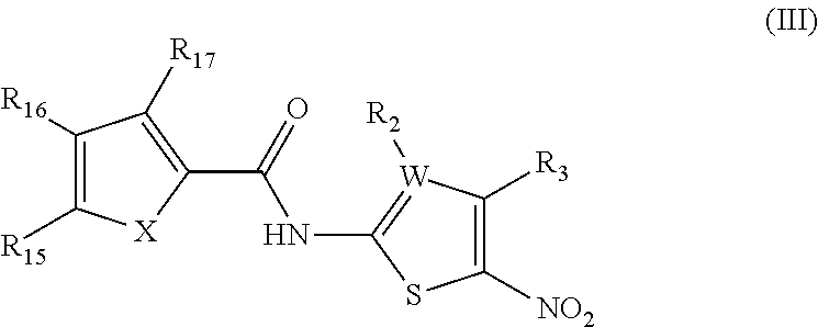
C1([R16])=C([R15])[X]C(C(=O)NC2=[W]([R2])C([R3])=C([NO2])S2)=C1[R17]
